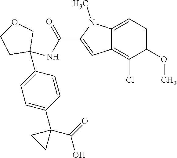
C1=C2C(=C(Cl)C(OC)=C1)C=C(C(NC1(C3=CC=C(C4(C(=O)O)CC4)C=C3)COCC1)=O)N2C
